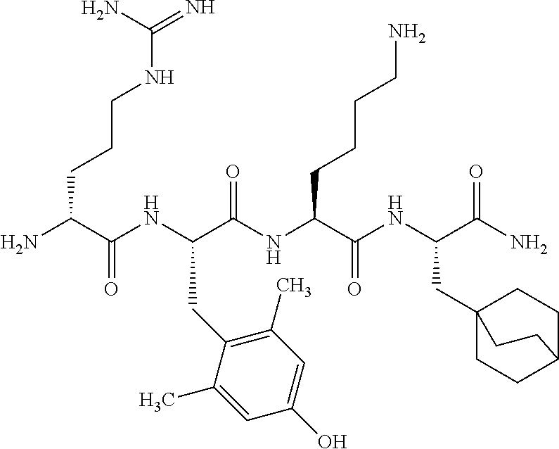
NC(C(NC(C(NC(C(NC(C(N)=O)CC12CCC(CC1)CC2)=O)CCCCN)=O)CC1=C(C)C=C(O)C=C1C)=O)CCCNC(=N)N
